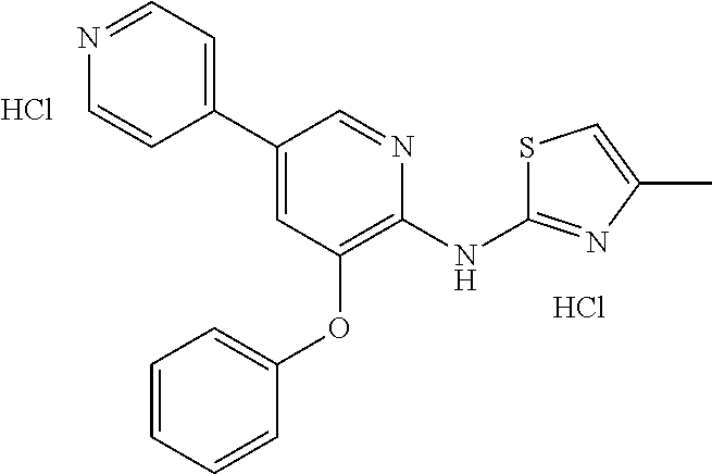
C1=CC=CC(OC2=C(NC3=NC(C)=CS3)N=CC(C3=CC=NC=C3)=C2)=C1.Cl.Cl
